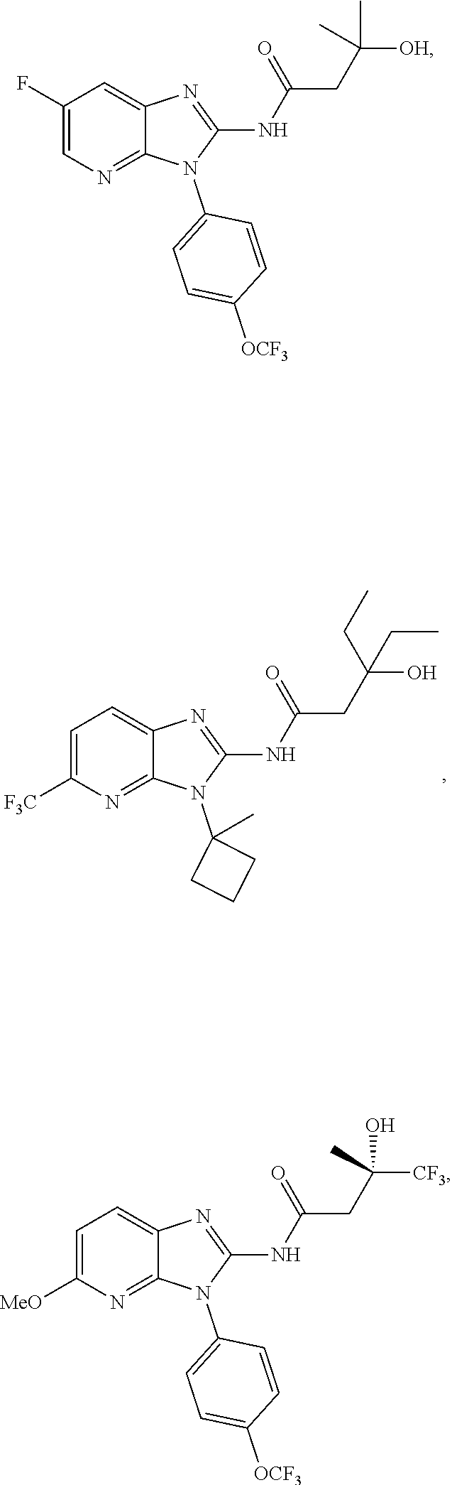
N(C1=NC2=CC=C([F3C])N=C2N1C1(C)CCC1)C(CC(O)(CC)CC)=O.N(C1=NC2=CC=C([MeO])N=C2N1C1=CC=C([OCF3])C=C1)C(CC([CF3])(C)O)=O.N(C1=NC2=CC(F)=CN=C2N1C1=CC=C([OCF3])C=C1)C(CC([OH])(C)C)=O
